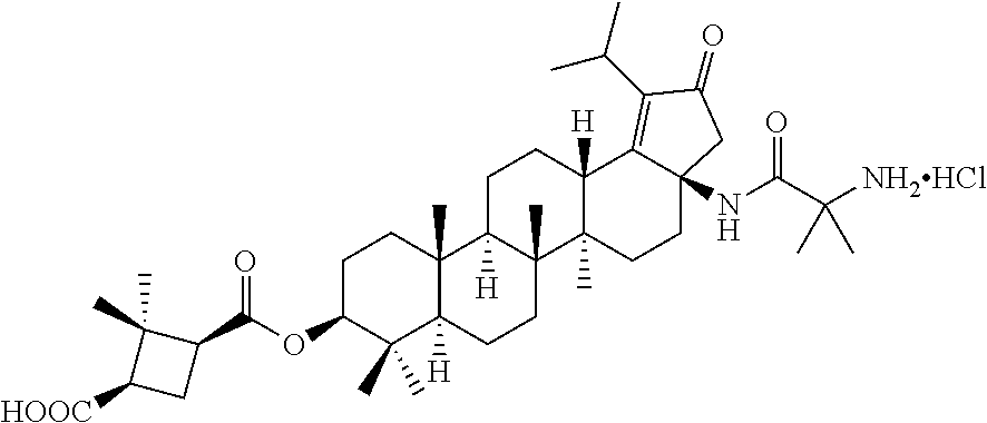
C1C2([H])C(C)(C3(C)C([H])(C1)C1=C(C(C)C)C(=O)CC1(NC(C([NH2HCl])(C)C)=O)CC3)CCC1([H])C2(C)CCC(OC(C2C(C)(C)C([HOOC])C2)=O)C1(C)C
